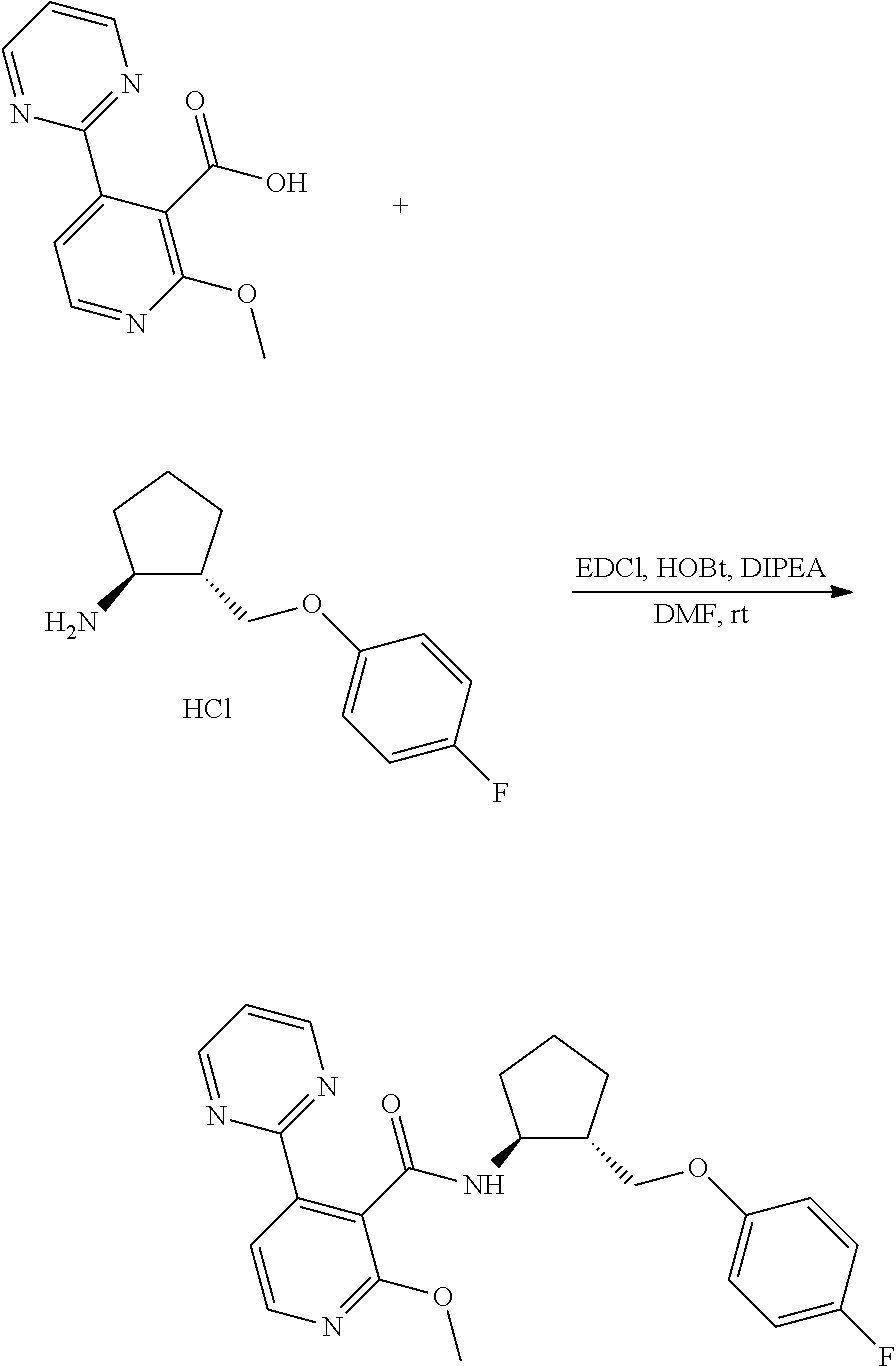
C1(NC(C2=C(C3=NC=CC=N3)C=CN=C2OC)=O)C(COC2=CC=C(F)C=C2)CCC1.C1=C(C2=NC=CC=N2)C(C(=O)O)=C(OC)N=C1.C1(N)C(COC2=CC=C(F)C=C2)CCC1.Cl
